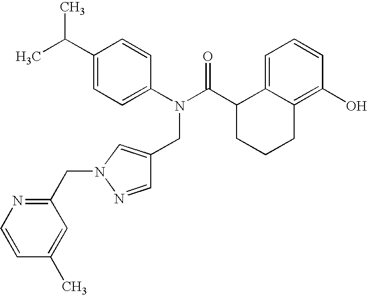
C1(C(C)C)=CC=C(N(C(C2CCCC3=C(O)C=CC=C23)=O)CC2=CN(CC3=NC=CC(C)=C3)N=C2)C=C1
